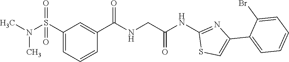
C1(S(N(C)C)(=O)=O)=CC=CC(C(=O)NCC(NC2=NC(C3=CC=CC=C3Br)=CS2)=O)=C1
